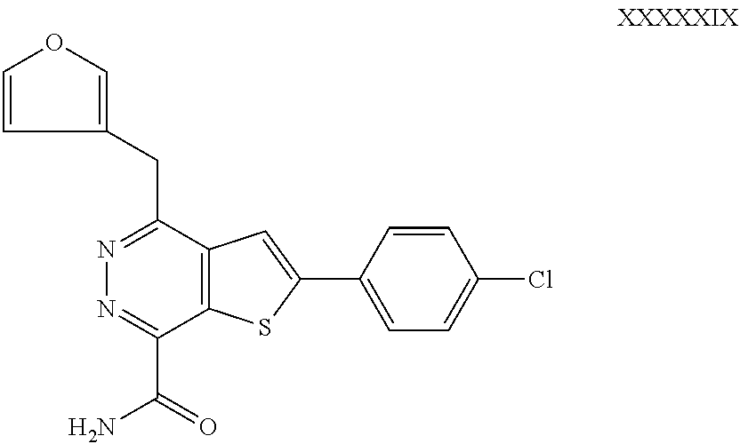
C1=CC(CC2=NN=C(C(=O)N)C3=C2C=C(C2=CC=C(Cl)C=C2)S3)=CO1
